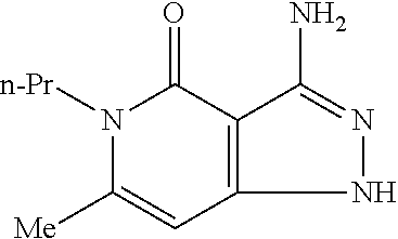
N1([n-Pr])C([Me])=CC2=C(C1=O)C(N)=NN2
